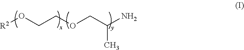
CC(COCCO[R2])N
